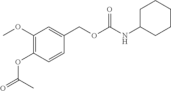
C1(OC)=C(OC(=O)C)C=CC(COC(NC2CCCCC2)=O)=C1
